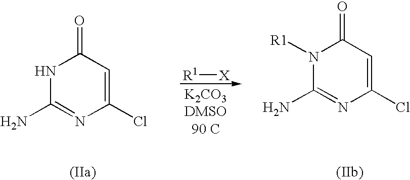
N1C(N)=NC(Cl)=CC1=O.N1([R1])C(N)=NC(Cl)=CC1=O.[R1][X]
